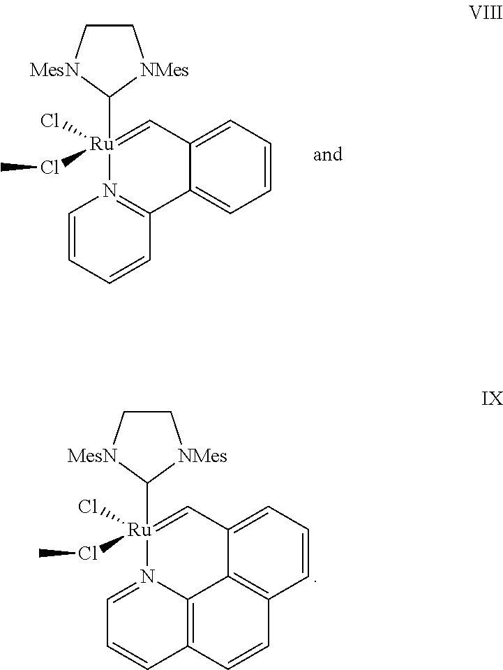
C1=CC=CC2=N1[Ru](C1[MesN]CC[NMes]1)(Cl)(ClC)=CC1=CC=CC=C21.C1=N2C3=C(C=C1)C=CC1=C3C(=CC=C1)C=[Ru]2(C1[MesN]CC[NMes]1)(Cl)ClC
